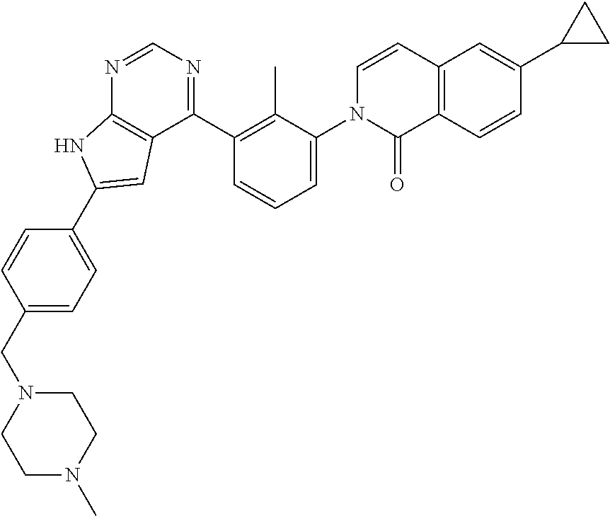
C1(CN2CCN(C)CC2)=CC=C(C2=CC3=C(N=CN=C3C3=C(C)C(N4C(=O)C5=C(C=C4)C=C(C4CC4)C=C5)=CC=C3)N2)C=C1
